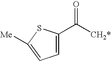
C1=C(C([CH2*])=O)SC([Me])=C1
